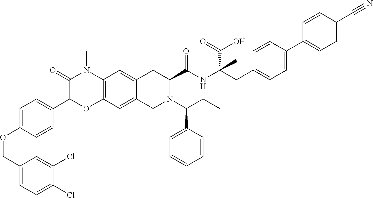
C12=C(C=C3C(=C1)CC(C(NC(CC1=CC=C(C4=CC=C(C#N)C=C4)C=C1)(C(=O)O)C)=O)N(C(CC)C1=CC=CC=C1)C3)OC(C1=CC=C(OCC3=CC=C(Cl)C(Cl)=C3)C=C1)C(=O)N2C
